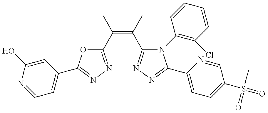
C1=NC(O)=CC(C2=NN=C(C(C)=C(C)C3=NN=C(C4=CC=C(S(=O)(C)=O)C=N4)N3C3=C(Cl)C=CC=C3)O2)=C1
